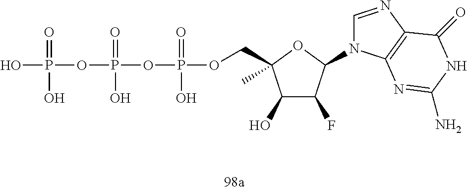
OP(=O)(O)OP(=O)(O)OP(=O)(O)OCC1(C)C(O)C(F)C(N2C=NC3=C2N=C(N)NC3=O)O1
